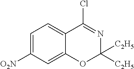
C1=C([O2N])C=C2C(=C1)C(Cl)=NC([C2H5])([C2H5])O2
